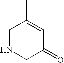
C1NCC(=O)C=C1C
